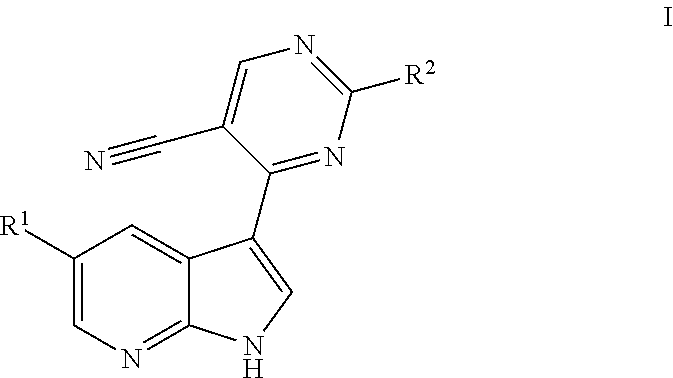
C1([R1])=CN=C2C(=C1)C(C1=NC([R2])=NC=C1C#N)=CN2
